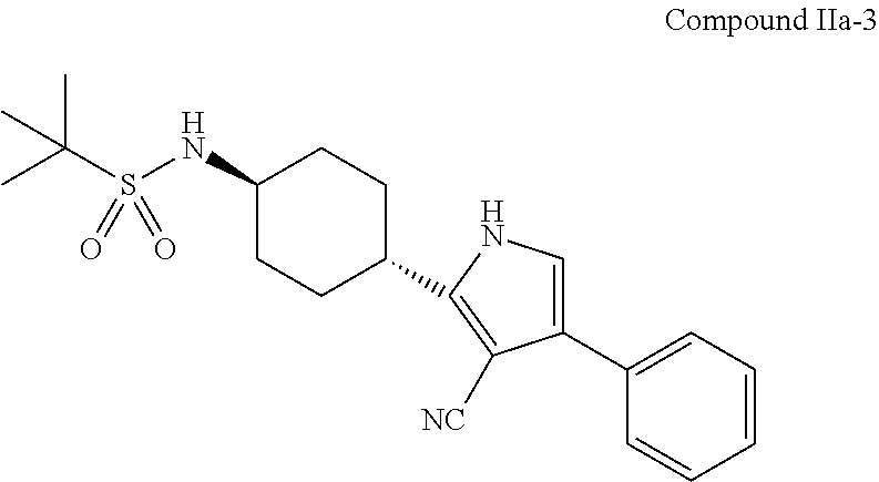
CC(S(NC1CCC(C2=C([NC])C(C3=CC=CC=C3)=CN2)CC1)(=O)=O)(C)C
